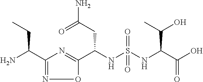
C1(C(N)CC)=NOC(C(NS(=O)(=O)NC(C(O)=O)C(O)C)CC(N)=O)=N1
